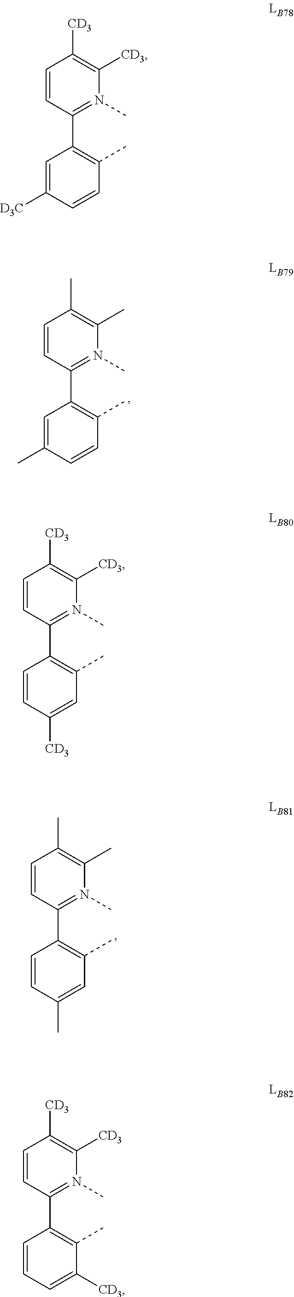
C1=CC(C2=C(C)C=CC(C)=C2)=N(C)C(C)=C1C.C1=CC(C2=C(C)C=C(C)C=C2)=N(C)C(C)=C1C.C1=CC(C2=C(C)C=CC([D3C])=C2)=N(C)C([CD3])=C1[CD3].C1=CC(C2=C(C)C=C([CD3])C=C2)=N(C)C([CD3])=C1[CD3].C1=CC(C2=C(C)C([CD3])=CC=C2)=N(C)C([CD3])=C1[CD3]
